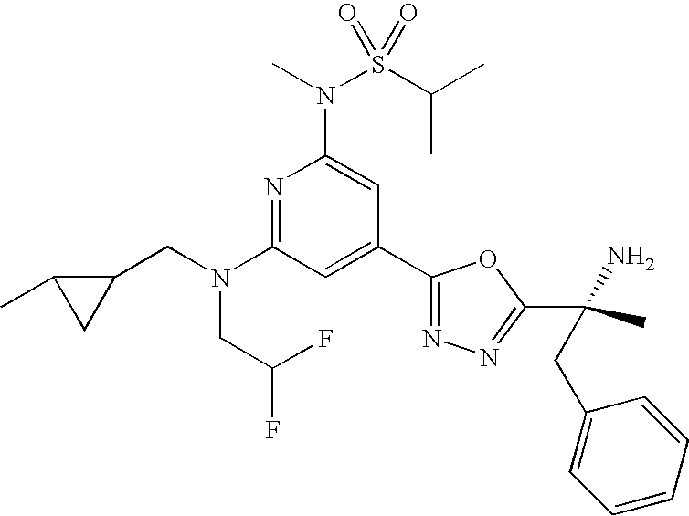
N1=C(N(CC2C(C)C2)CC(F)F)C=C(C2=NN=C(C(C)(N)CC3=CC=CC=C3)O2)C=C1N(S(C(C)C)(=O)=O)C
